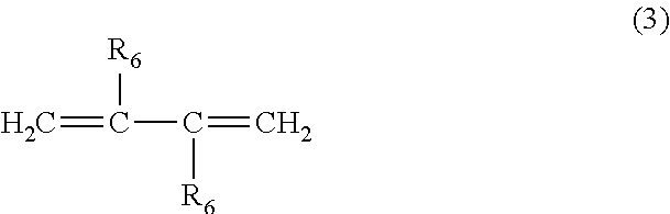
C=C([R6])C([R6])=C
